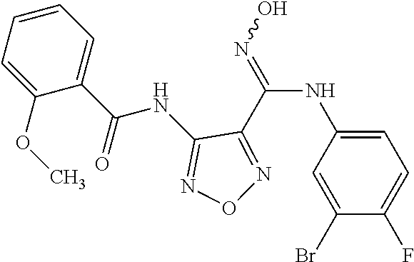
C1=C(NC(=NO)C2=NON=C2NC(C2=CC=CC=C2OC)=O)C=C(Br)C(F)=C1
